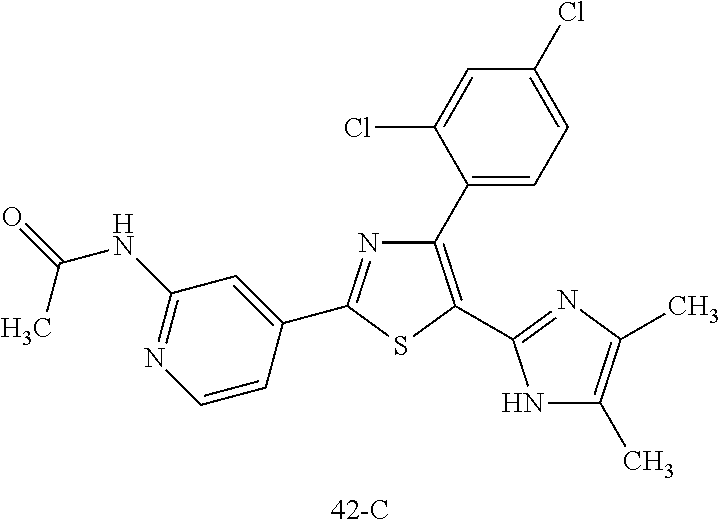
N1=C(C2=CC(NC(=O)C)=NC=C2)SC(C2=NC(C)=C(C)N2)=C1C1=CC=C(Cl)C=C1Cl
